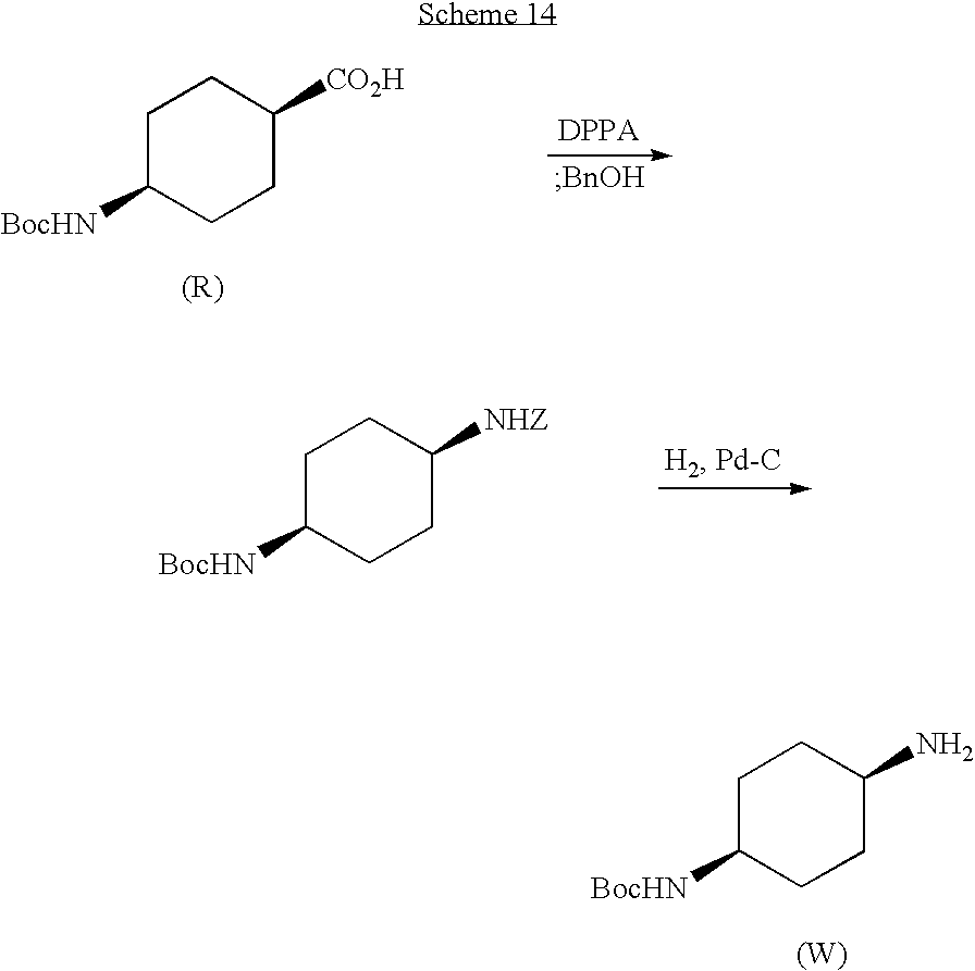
C1C([BocHN])CCC([NHZ])C1.C1C([BocHN])CCC([CO2H])C1.C1C([BocHN])CCC(N)C1.[(W)]
